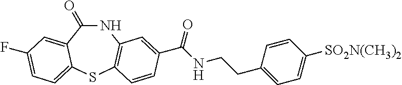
C1(=O)NC2=C(SC3=CC=C(F)C=C13)C=CC(C(NCCC1=CC=C([SO2N(CH3)2])C=C1)=O)=C2
